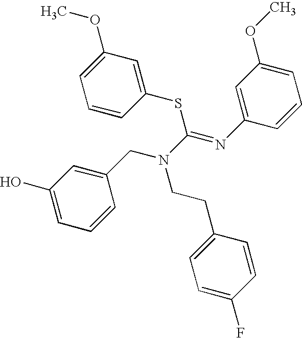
C1(O)=CC=CC(CN(C(=NC2=CC(OC)=CC=C2)SC2=CC(OC)=CC=C2)CCC2=CC=C(F)C=C2)=C1
